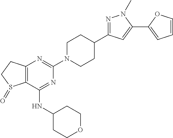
C12=C(C(NC3CCOCC3)=NC(N3CCC(C4=NN(C)C(C5=CC=CO5)=C4)CC3)=N1)S(=O)CC2
